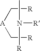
[R]N([R])C.C([A]C[R])[R]
